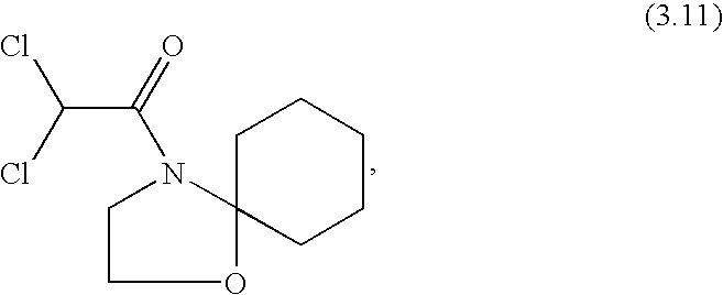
C1C2(CCCC1)N(C(=O)C(Cl)Cl)CCO2
